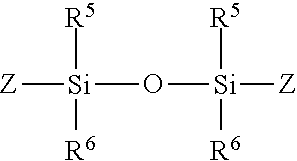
[Si]([Z])([R5])([R6])O[Si]([Z])([R5])[R6]
